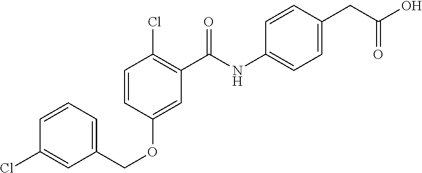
C1=CC(OCC2=CC=CC(Cl)=C2)=CC(C(NC2=CC=C(CC(O)=O)C=C2)=O)=C1Cl
